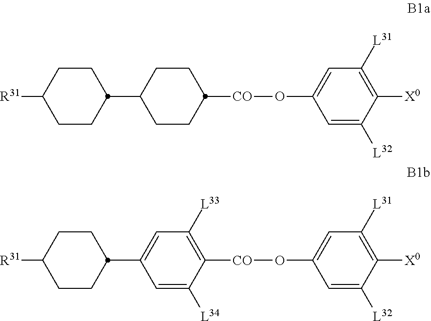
C1=C([L32])C([X0])=C([L31])C=C1O[CO]C1CCC(C2CCC([R31])CC2)CC1.C1=C([L32])C([X0])=C([L31])C=C1O[CO]C1=C([L33])C=C(C2CCC([R31])CC2)C=C1[L34]
